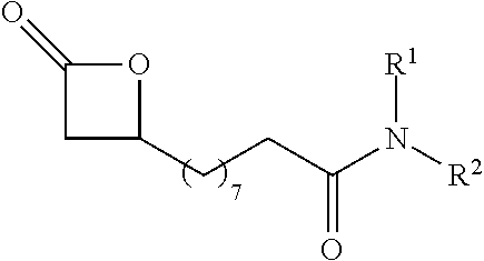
N(C(CCC1OC(=O)C1)=O)([R2])[R1]
